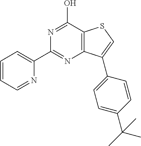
N1=CC=CC=C1C1=NC2=C(C(O)=N1)SC=C2C1=CC=C(C(C)(C)C)C=C1
